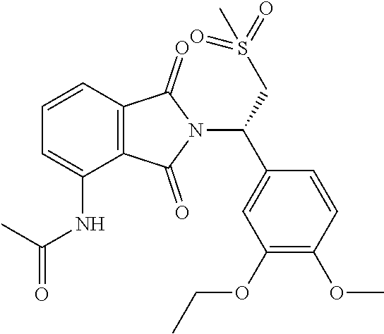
C12=C(C=CC=C1NC(=O)C)C(=O)N(C(C1=CC(OCC)=C(OC)C=C1)CS(C)(=O)=O)C2=O
